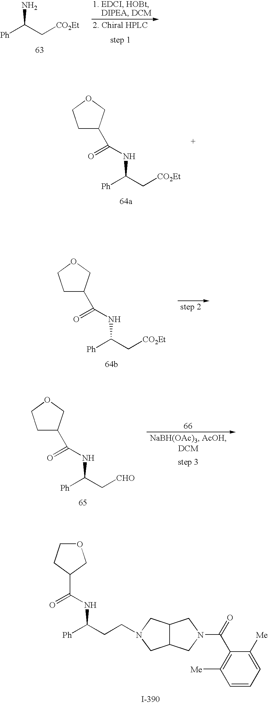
C1C(C(=O)NC(CCN2CC3C(C2)CN(C(C2=C([Me])C=CC=C2[Me])=O)C3)[Ph])COC1.C1C(C(=O)NC(C[CO2Et])[Ph])COC1.C1C(C(=O)NC(C[CO2Et])[Ph])COC1.[Ph]C(C[CO2Et])N.C1C(C(=O)NC(C[CHO])[Ph])COC1
